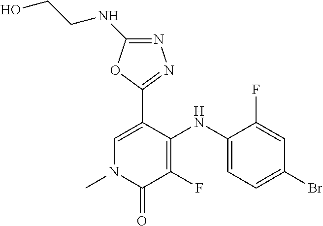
C1(NC2=CC=C(Br)C=C2F)=C(F)C(=O)N(C)C=C1C1=NN=C(NCCO)O1
